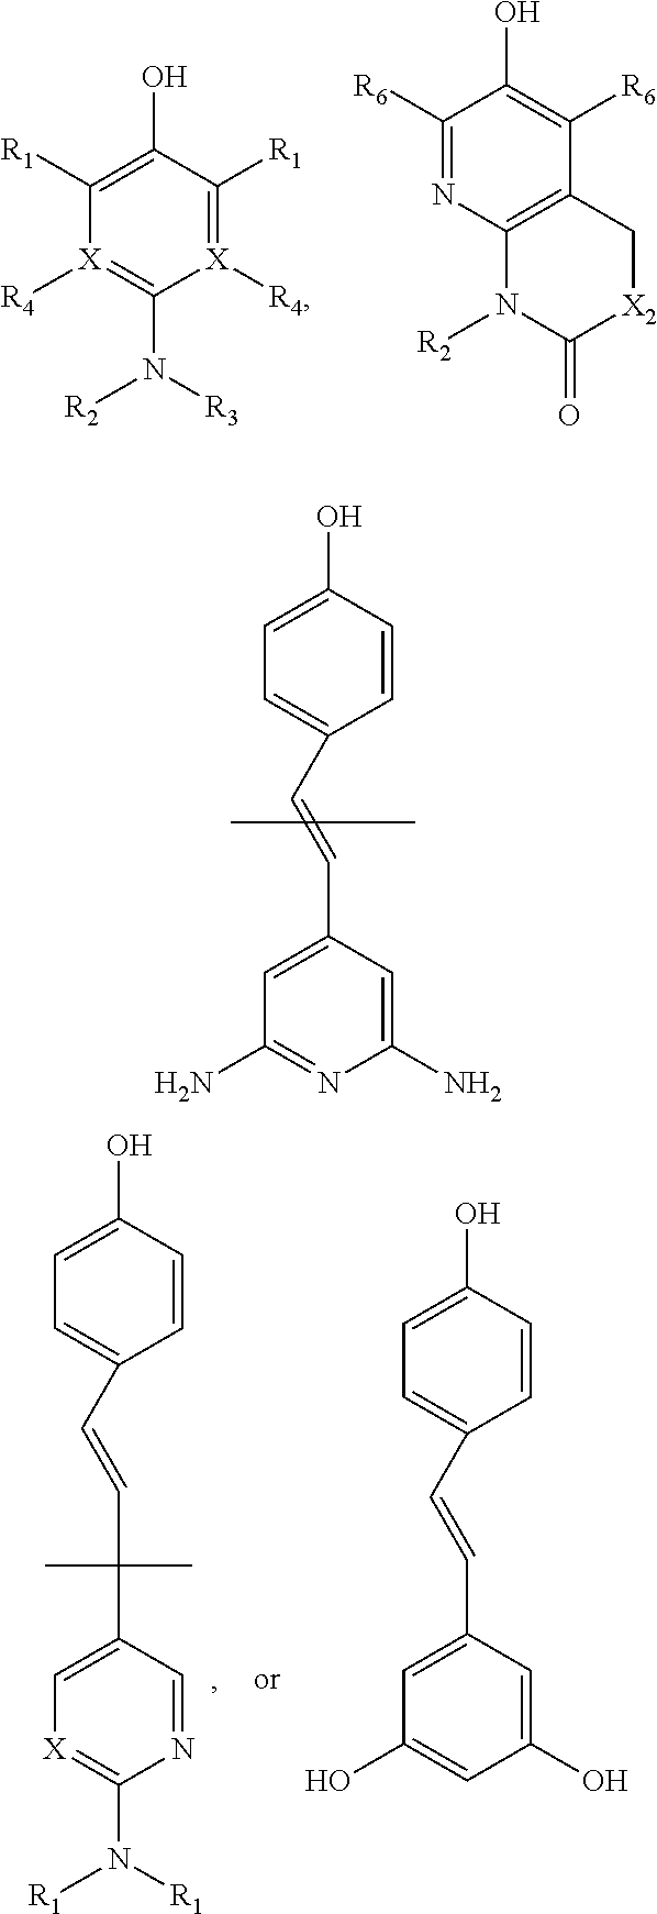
C1=CC(O)=CC=C1C=CC(C1=C[X]=C(N([R1])[R1])N=C1)(C)C.C1=CC(O)=CC=C1C=CC1=CC(O)=CC(O)=C1.[X]1([R4])=C([R1])C(O)=C([R1])[X]([R4])=C1N([R3])[R2].C12=C(N=C([R6])C(O)=C1[R6])N([R2])C(=O)[X2]C2.C1=CC(O)=CC=C1C=CC1=CC(N)=NC(N)=C1
